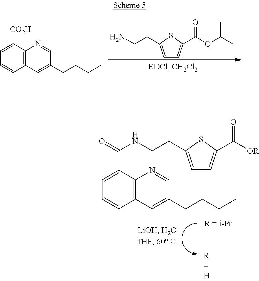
C12=C(C(C(NCCC3=CC=C(C([OR])=O)S3)=O)=CC=C1)N=CC(CCCC)=C2.C1=C(CCN)SC(C(OC(C)C)=O)=C1.C12=C(C([CO2H])=CC=C1)N=CC(CCCC)=C2
